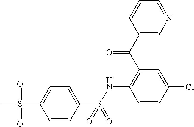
C1=CC(S(NC2=C(C(C3=CN=CC=C3)=O)C=C(Cl)C=C2)(=O)=O)=CC=C1S(C)(=O)=O
